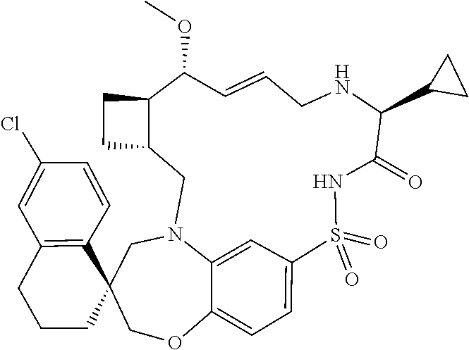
O(C)C1C=CCNC(C2CC2)C(=O)NS(=O)(=O)C2=CC=C3C(=C2)N(CC2C1CC2)CC1(C2=C(C=C(Cl)C=C2)CCC1)CO3
